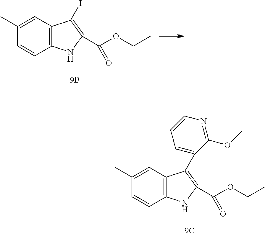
C12=C(C=C(C)C=C1)C(C1=CC=CN=C1OC)=C(C(OCC)=O)N2.C12=C(C=C(C)C=C1)C(I)=C(C(OCC)=O)N2
